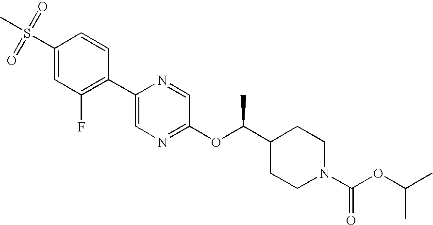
C1(S(C)(=O)=O)=CC(F)=C(C2=CN=C(OC(C3CCN(C(OC(C)C)=O)CC3)C)C=N2)C=C1
